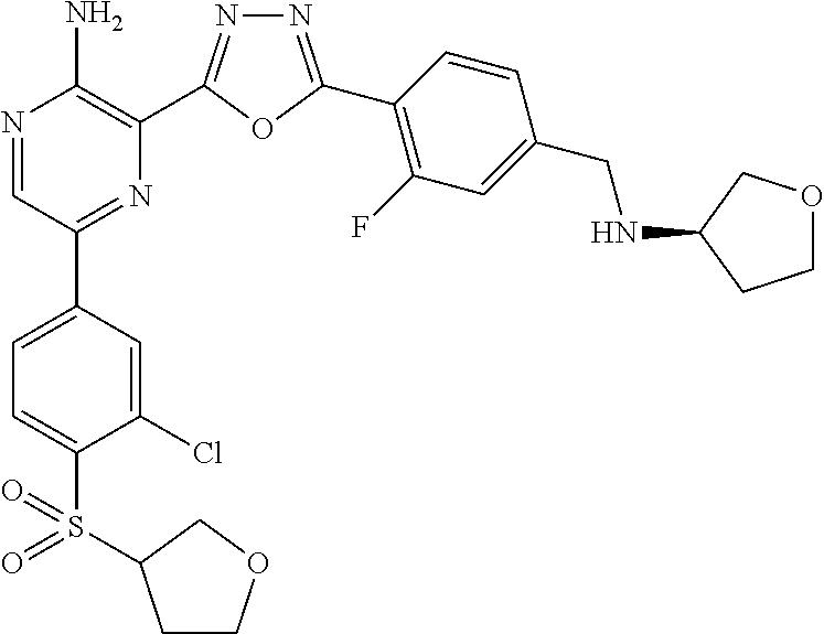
N1=C(C2=C(F)C=C(CNC3CCOC3)C=C2)OC(C2=C(N)N=CC(C3=CC=C(S(=O)(=O)C4CCOC4)C(Cl)=C3)=N2)=N1
